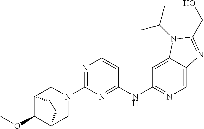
N1=C(N2CC3C(OC)C(C2)CC3)N=C(NC2=NC=C3C(=C2)N(C(C)C)C(CO)=N3)C=C1
